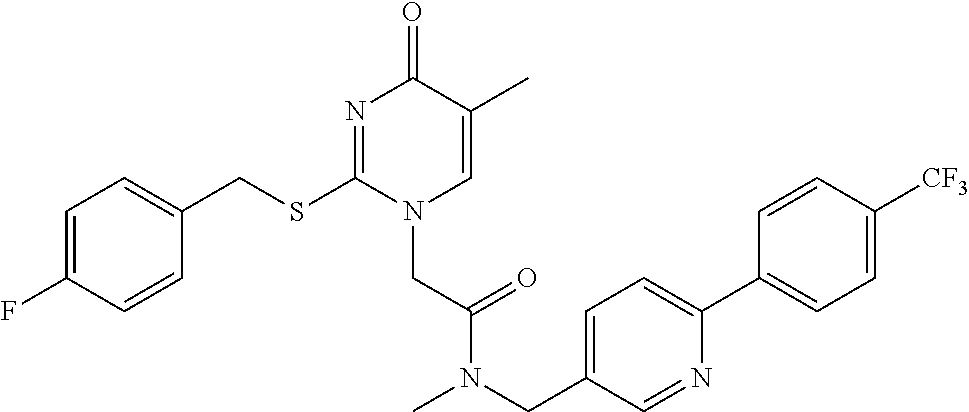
C1=C(F)C=CC(CSC2=NC(=O)C(C)=CN2CC(=O)N(CC2=CC=C(C3=CC=C([CF3])C=C3)N=C2)C)=C1
